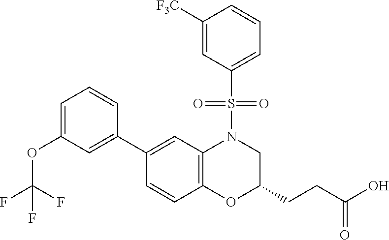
C1(C2=CC(OC(F)(F)F)=CC=C2)=CC2=C(C=C1)OC(CCC(O)=O)CN2S(=O)(=O)C1=CC=CC([F3C])=C1
